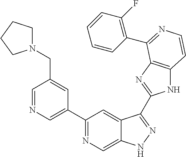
C1=NC=C(C2=NC=C3C(=C2)C(C2=NC4=C(N2)C=CN=C4C2=C(F)C=CC=C2)=NN3)C=C1CN1CCCC1
